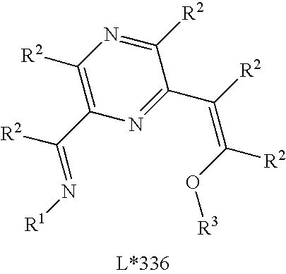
N1=C(C([R2])=C(O[R3])[R2])C([R2])=NC([R2])=C1C(=N[R1])[R2]
